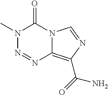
N1(C)N=NC2=C(C(N)=O)N=CN2C1=O
